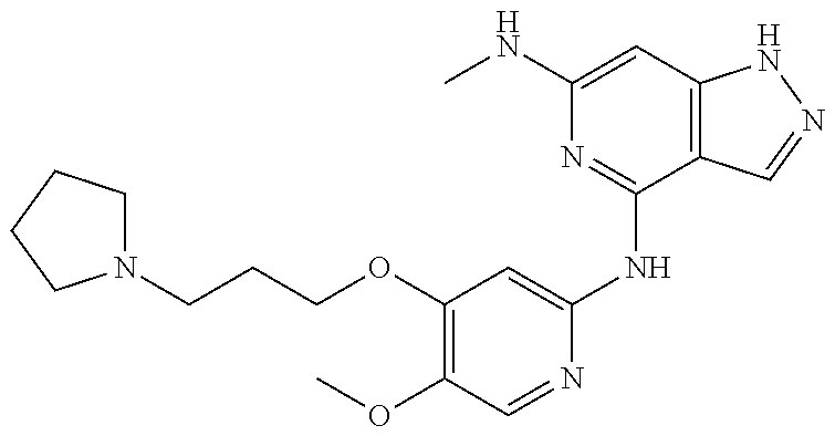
N1(CCCOC2=C(OC)C=NC(NC3=NC(NC)=CC4=C3C=NN4)=C2)CCCC1
